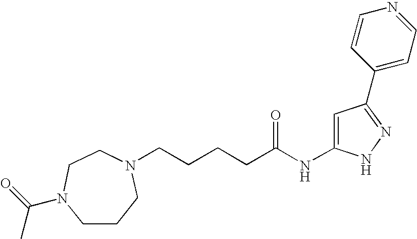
C(CCCC(NC1=CC(C2=CC=NC=C2)=NN1)=O)N1CCCN(C(C)=O)CC1
